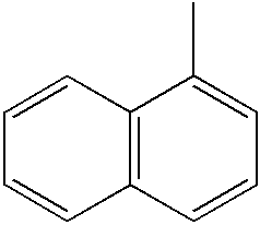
C1=CC2=C(C=C1)C=CC=C2C
